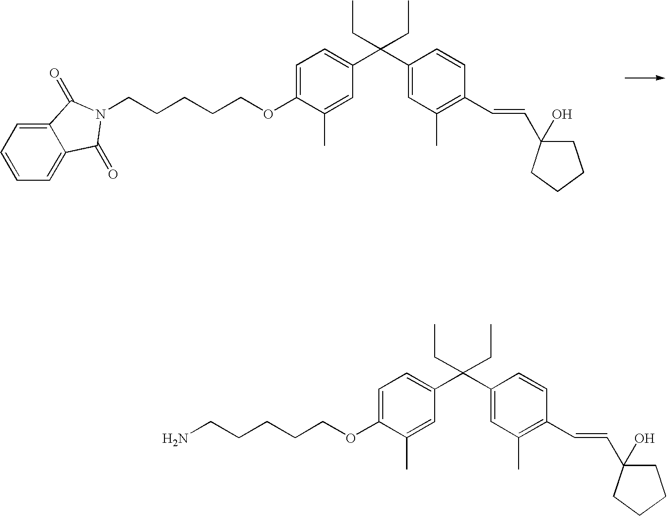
C1=C(OCCCCCN2C(=O)C3=CC=CC=C3C2=O)C(C)=CC(C(C2=CC(C)=C(C=CC3(O)CCCC3)C=C2)(CC)CC)=C1.C1=C(OCCCCCN)C(C)=CC(C(C2=CC(C)=C(C=CC3(O)CCCC3)C=C2)(CC)CC)=C1
